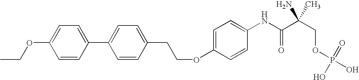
C1=C(OCC)C=CC(C2=CC=C(CCOC3=CC=C(NC(C(COP(O)(=O)O)(N)C)=O)C=C3)C=C2)=C1
